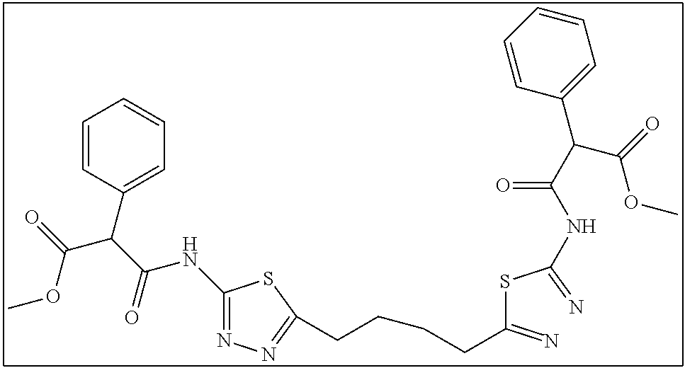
C1(NC(C(C2=CC=CC=C2)C(=O)OC)=O)=NN=C(CCCCC(SC(=N)NC(C(C2=CC=CC=C2)C(=O)OC)=O)=N)S1
